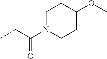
CCC(N1CCC(OC)CC1)=O
